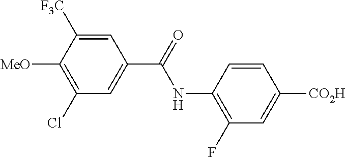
C1(F)=C(NC(=O)C2=CC(Cl)=C([MeO])C([F3C])=C2)C=CC([CO2H])=C1
